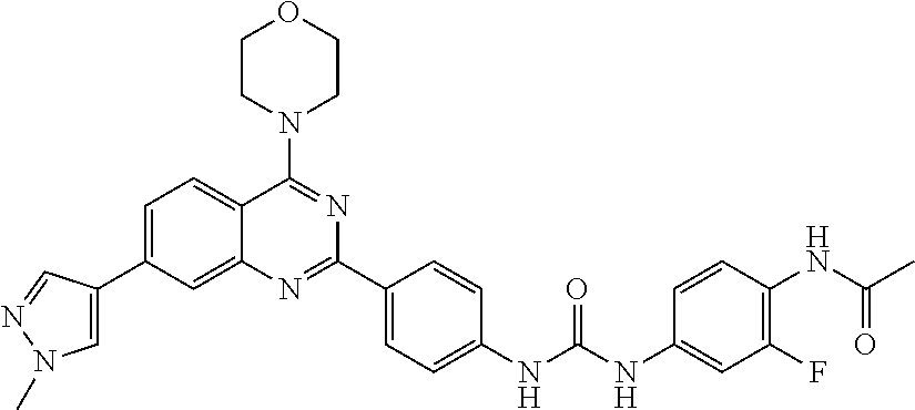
C1=C(C2=CC=C3C(=C2)N=C(C2=CC=C(NC(NC4=CC(F)=C(NC(C)=O)C=C4)=O)C=C2)N=C3N2CCOCC2)C=NN1C
